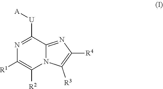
N12C([R3])=C([R4])N=C1C([U][A])=NC([R1])=C2[R2]
